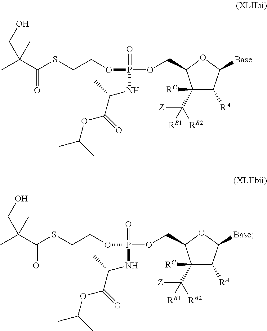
C1([RC])(C([Z])([RB2])[RB1])C([RA])C([Base])OC1COP(=O)(OCCSC(C(C)(CO)C)=O)NC(C(=O)OC(C)C)C.C1([RC])(C([Z])([RB2])[RB1])C([RA])C([Base])OC1COP(=O)(OCCSC(C(C)(CO)C)=O)NC(C(=O)OC(C)C)C
